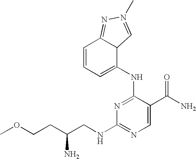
N1=C(NC2=CC=CC3=NN(C)=CC23)C(C(N)=O)=CN=C1NCC(CCOC)N
